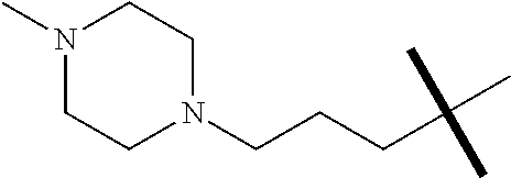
C1N(CCCC(C)(C)C)CCN(C)C1
